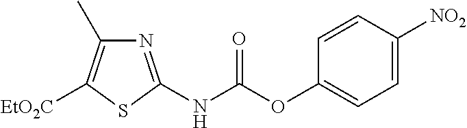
N1=C(NC(OC2=CC=C([NO2])C=C2)=O)SC([EtO2C])=C1C
